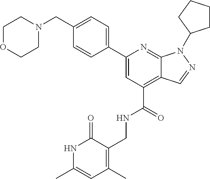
C1(C2=CC=C(CN3CCOCC3)C=C2)=CC(C(=O)NCC2=C(C)C=C(C)NC2=O)=C2C(=N1)N(C1CCCC1)N=C2
